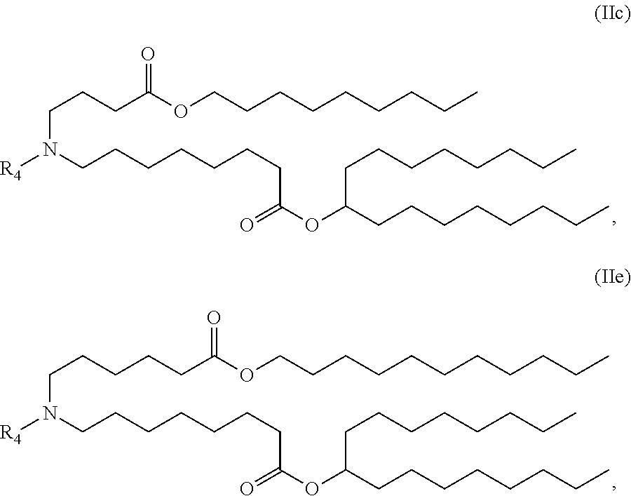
C(N(CCCCCCCC(OC(CCCCCCCC)CCCCCCCC)=O)[R4])CCCCC(OCCCCCCCCCCC)=O.C(N(CCCCCCCC(OC(CCCCCCCC)CCCCCCCC)=O)[R4])CCC(OCCCCCCCCC)=O
